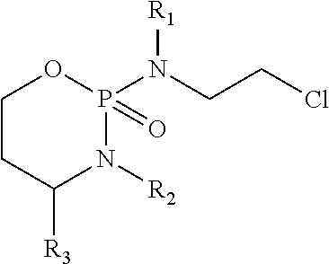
C1CC([R3])N([R2])P(=O)(N(CCCl)[R1])O1
